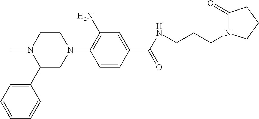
N1(C2=C(N)C=C(C(NCCCN3C(=O)CCC3)=O)C=C2)CCN(C)C(C2=CC=CC=C2)C1
